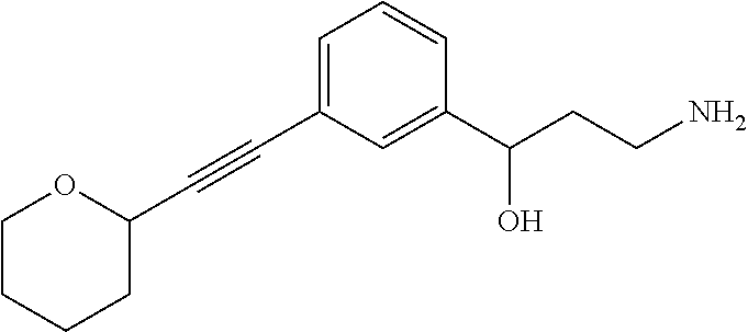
C1OC(C#CC2=CC=CC(C(CCN)O)=C2)CCC1
